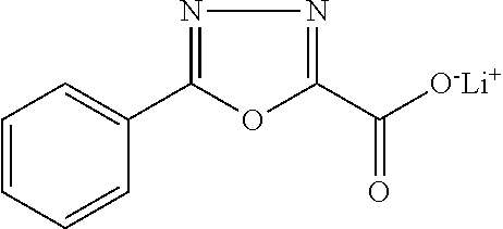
C1=CC=CC(C2=NN=C(C([O-Li+])=O)O2)=C1
